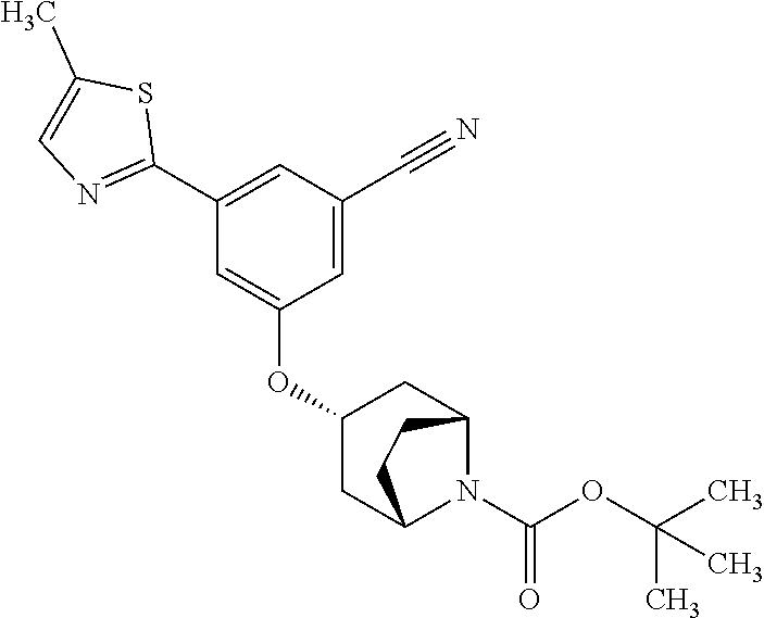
C1(OC2=CC(C3=NC=C(C)S3)=CC(C#N)=C2)CC2N(C(OC(C)(C)C)=O)C(C1)CC2
